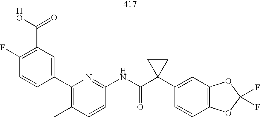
C1(F)=C(C(O)=O)C=C(C2=C(C)C=CC(NC(C3(C4=CC5=C(C=C4)OC(F)(F)O5)CC3)=O)=N2)C=C1
